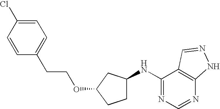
C1=CC(Cl)=CC=C1CCOC1CCC(NC2=NC=NC3=C2C=NN3)C1
